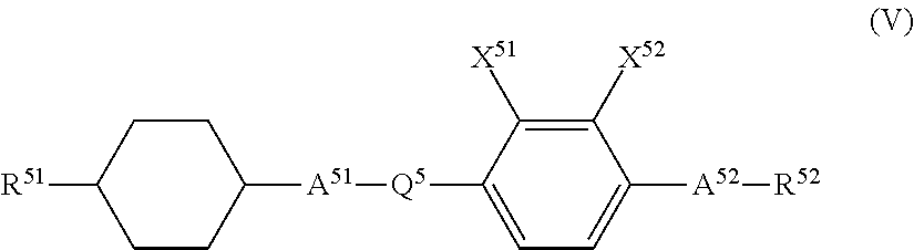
[Q5](C1=CC=C([A52][R52])C([X52])=C1[X51])[A51]C1CCC([R51])CC1
